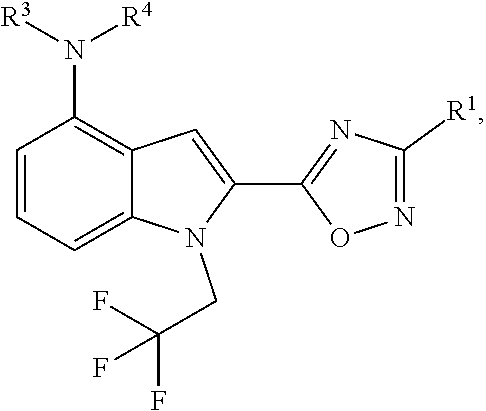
C1=CC=C2C(=C1N([R3])[R4])C=C(C1=NC([R1])=NO1)N2CC(F)(F)F
